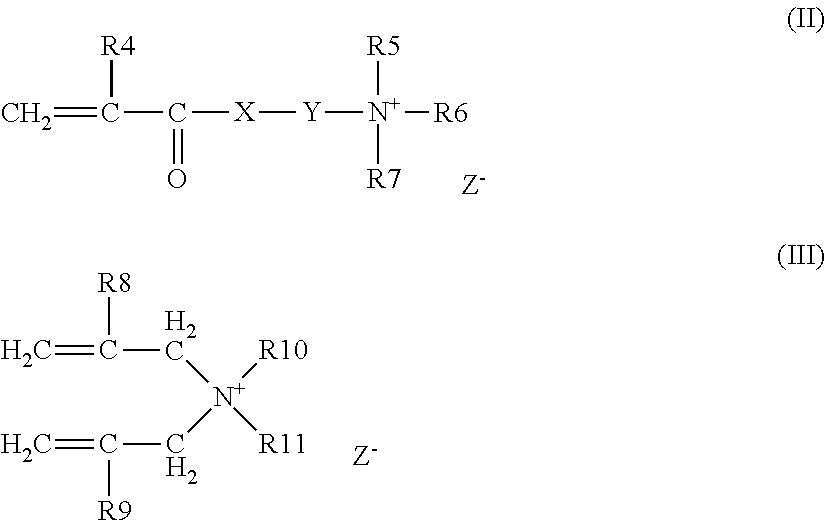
C(C([X][Y][N+]([R5])([R7])[R6])=O)(=C)[R4].C(C[N+](CC(=C)[R9])([R10])[R11])(=C)[R8]
